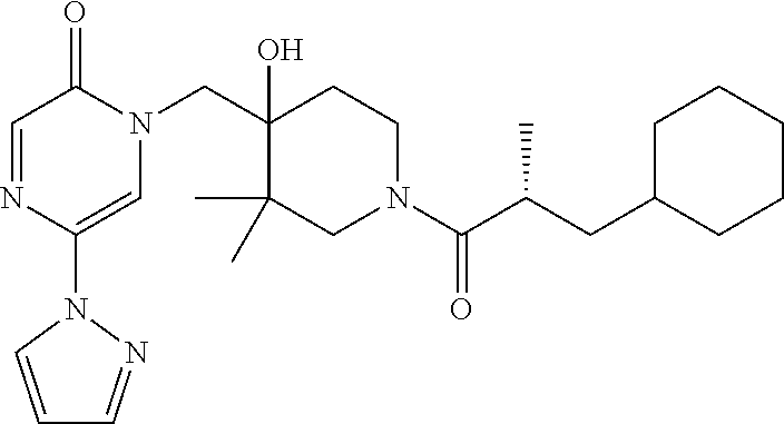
C(C1(O)C(C)(C)CN(C(C(CC2CCCCC2)C)=O)CC1)N1C(=O)C=NC(N2C=CC=N2)=C1
